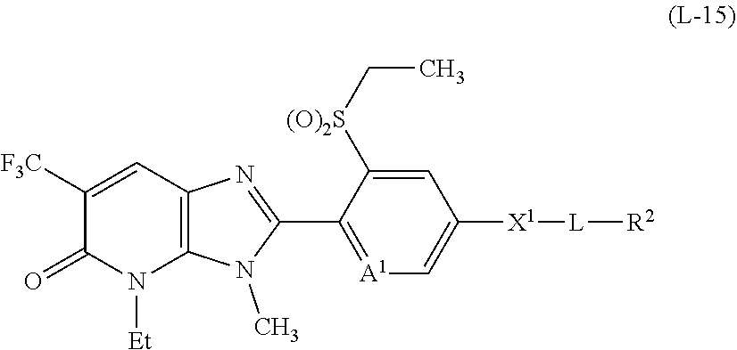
C1(C2=NC3=C(N2C)N([Et])C(=O)C([F3C])=C3)=[A1]C=C([X1][L][R2])C=C1[(O)2S]CC
